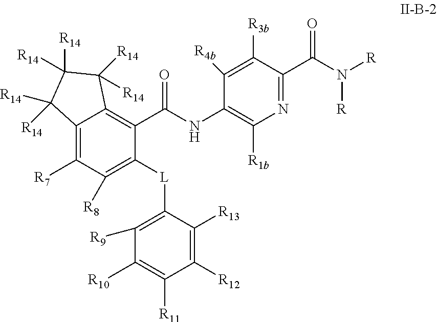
C12=C([R7])C([R8])=C([L]C3=C([R9])C([R10])=C([R11])C([R12])=C3[R13])C(C(NC3=C([R1b])N=C(C(=O)N([R])[R])C([R3b])=C3[R4b])=O)=C1C([R14])([R14])C([R14])([R14])C2([R14])[R14]
